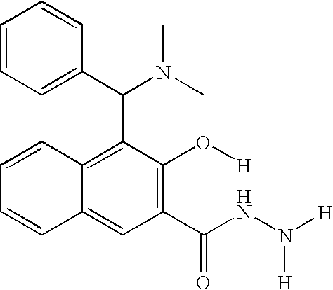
C1=CC2=CC(C(NN([H])[H])=O)=C(O[H])C(C(C3=CC=CC=C3)N(C)C)=C2C=C1
